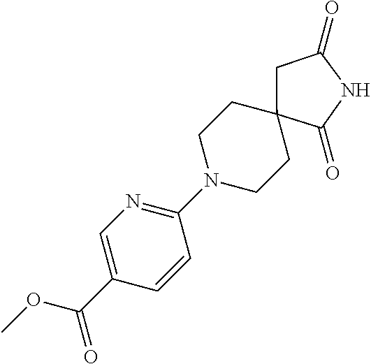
C1(=O)CC2(C(=O)N1)CCN(C1=NC=C(C(OC)=O)C=C1)CC2
